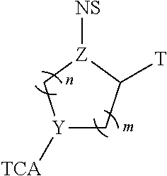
[Y]1([TCA])CC([T])[Z]([NS])C1
